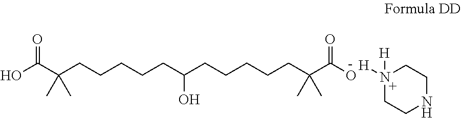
OC(C(CCCCCC(CCCCCC(C(O)=O)(C)C)O)(C)C)=O.N1([H])([H])CCNCC1
